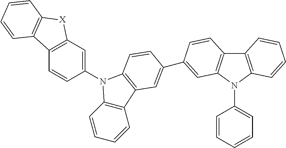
C12=C(N(C3=CC=CC=C3)C3=C1C=CC(C1=CC4=C(N(C5=CC6=C(C=C5)C5=C([X]6)C=CC=C5)C5=C4C=CC=C5)C=C1)=C3)C=CC=C2
